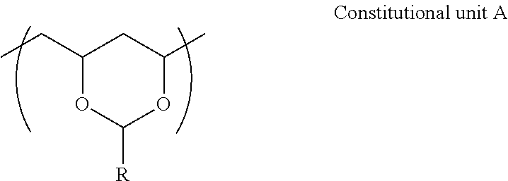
C1(CC)OC([R])OC(C)C1
